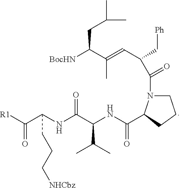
[R1]C(C(NC(C(NC(=O)C1N(C(C(C=C(C([BocHN])CC(C)C)C)C[Ph])=O)CCC1)C(C)C)=O)CCC[NHCbz])=O
